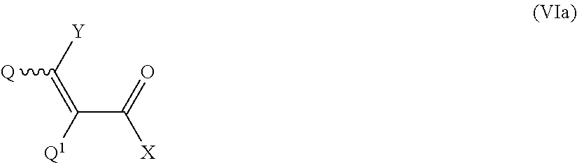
C(C([X])=O)(=C([Y])[Q])[Q1]
